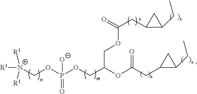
[R1][N+](COP(OCC(OC(CC1CC1CC)=O)COC(CC1CC1CC)=O)(=O)[O-])([R1])[R1]
